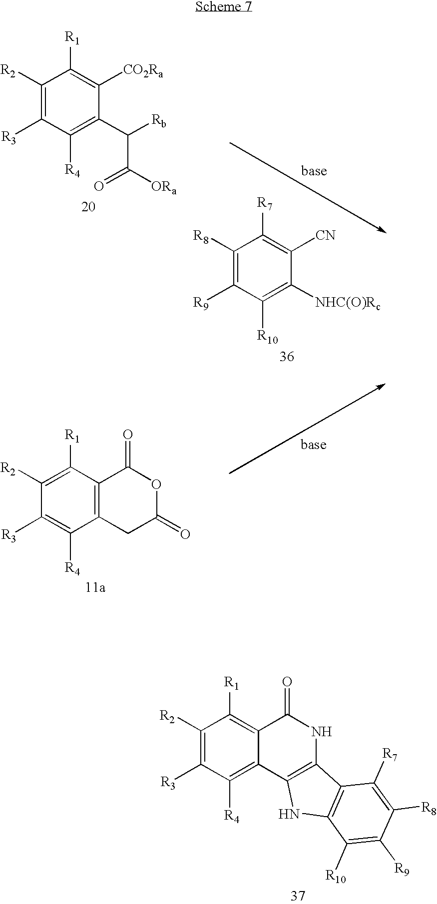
C1([R2])=C([R3])C([R4])=C(C(C(=O)[ORa])[Rb])C([CO2Ra])=C1[R1].C1([R8])=C([R9])C([R10])=C([NHC(O)Rc])C([CN])=C1[R7].C1([R2])=C([R1])C2=C(C([R4])=C1[R3])CC(=O)OC2=O.C1([R2])=C([R3])C([R4])=C2C(=C1[R1])C(=O)NC1=C2NC2=C1C([R7])=C([R8])C([R9])=C2[R10]
